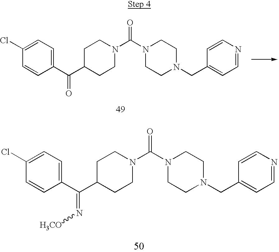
C1=C(Cl)C=CC(C(C2CCN(C(N3CCN(CC4=CC=NC=C4)CC3)=O)CC2)=O)=C1.C1=C(Cl)C=CC(C(C2CCN(C(N3CCN(CC4=CC=NC=C4)CC3)=O)CC2)=N[H3CO])=C1
